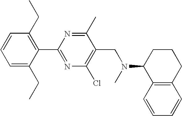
C1=C(CC)C(C2=NC(Cl)=C(CN(C)C3C4=C(CCC3)C=CC=C4)C(C)=N2)=C(CC)C=C1
